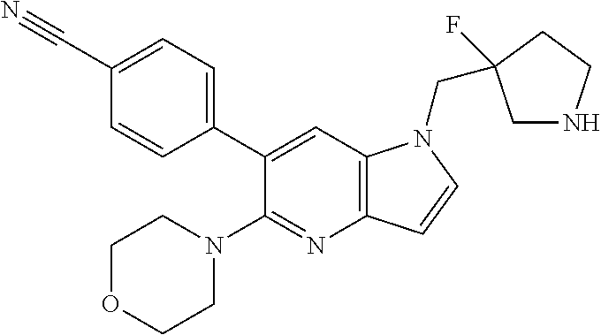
C1(C2=CC=C(C#N)C=C2)=CC2=C(N=C1N1CCOCC1)C=CN2CC1(F)CNCC1
